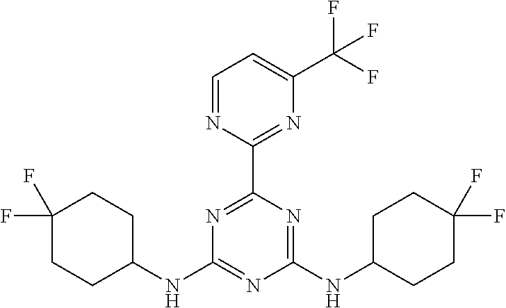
N1=C(C2=NC(C(F)(F)F)=CC=N2)N=C(NC2CCC(F)(F)CC2)N=C1NC1CCC(F)(F)CC1
